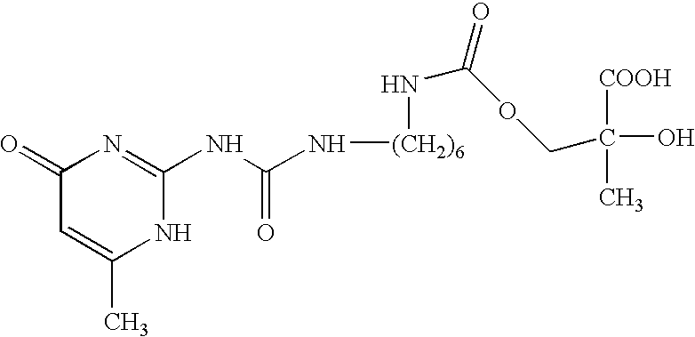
C1(=O)C=C(C)NC(NC(N[(CH2)6]NC(=O)OCC(O)([COOH])C)=O)=N1
